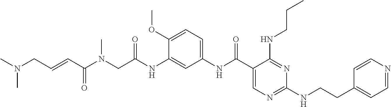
C1(NC(C2=CN=C(NCCC3=CC=NC=C3)N=C2NCCC)=O)=CC=C(OC)C(NC(=O)CN(C(=O)C=CCN(C)C)C)=C1
